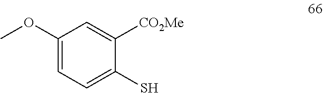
C1(OC)=CC=C(S)C([CO2Me])=C1
